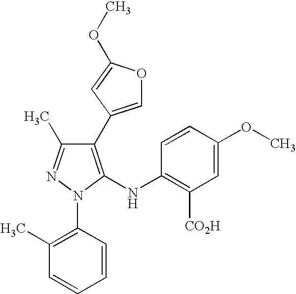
C1(C2=COC(OC)=C2)=C(NC2=C([CO2H])C=C(OC)C=C2)N(C2=C(C)C=CC=C2)N=C1C
